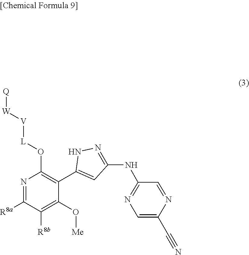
[Q][W][V][L]OC1=C(C2=CC(NC3=NC=C(C#N)N=C3)=NN2)C(O[Me])=C([R8b])C([R8a])=N1
